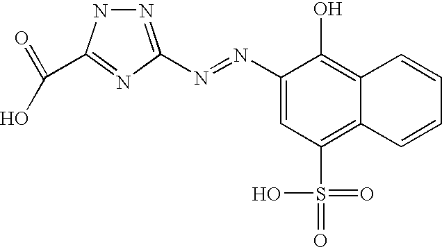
N1=C(N=NC2=CC(S(=O)(=O)O)=C3C(=C2O)C=CC=C3)N=C(C(O)=O)N1
